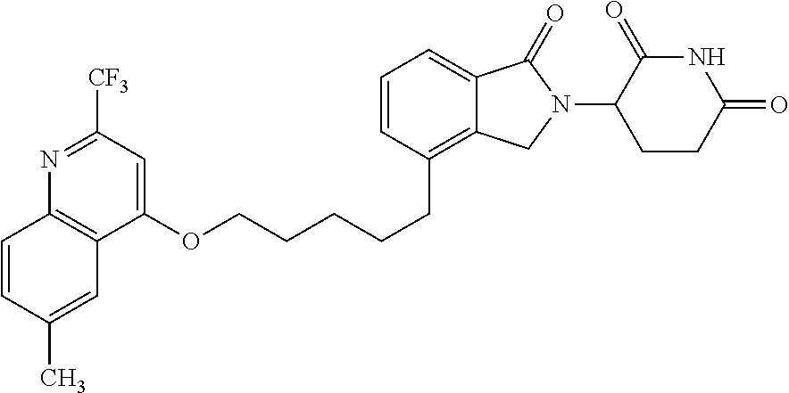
C1=CC(CCCCCOC2=CC([CF3])=NC3=C2C=C(C)C=C3)=C2C(=C1)C(=O)N(C1C(=O)NC(=O)CC1)C2
